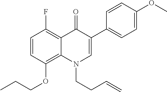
C1=C(OC)C=CC(C2=CN(CCC=C)C3=C(OCCC)C=CC(F)=C3C2=O)=C1
